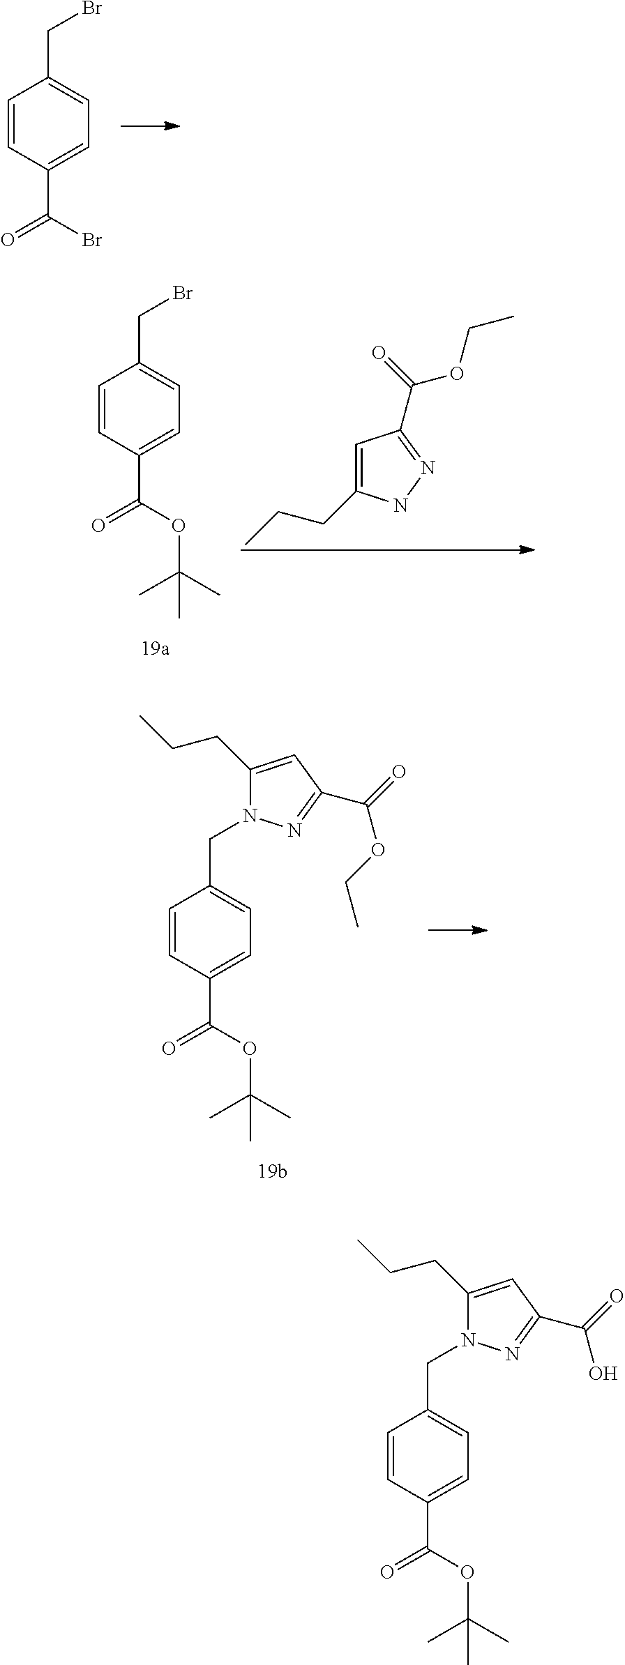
C1=CC(C(=O)Br)=CC=C1CBr.C1=C(CCC)NN=C1C(OCC)=O.C1=CC(C(=O)OC(C)(C)C)=CC=C1CBr.C1=CC(C(=O)OC(C)(C)C)=CC=C1CN1C(CCC)=CC(C(=O)OCC)=N1.C1=CC(C(=O)OC(C)(C)C)=CC=C1CN1C(CCC)=CC(C(=O)O)=N1
